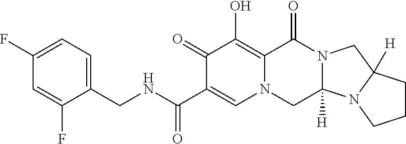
C1(F)=CC=C(CNC(C2=CN3C(=C(O)C2=O)C(=O)N2C([H])(C3)N3C([H])(C2)CCC3)=O)C(F)=C1
